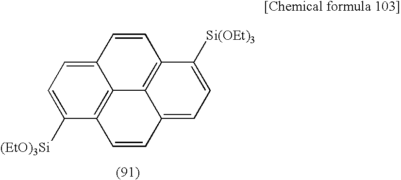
C12=CC=C([(EtO)3Si])C3=C1C1=C(C=C2)C([Si(OEt)3])=CC=C1C=C3
